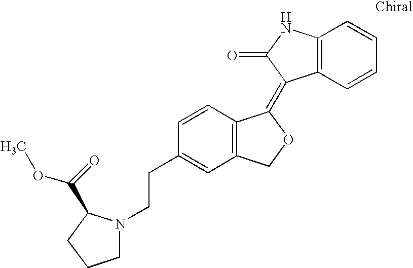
C12=C(C=CC=C1)C(=C1C3=C(CO1)C=C(CCN1CCCC1C(OC)=O)C=C3)C(=O)N2
